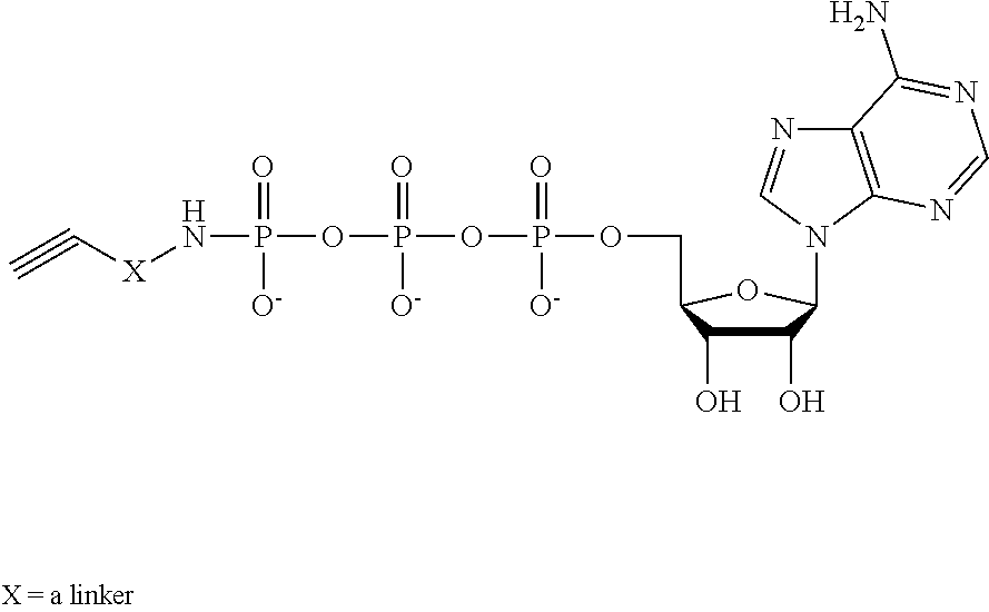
C1(O)C(O)C(COP(=O)([O-])OP(=O)([O-])OP(=O)(N[X]C#C)[O-])OC1N1C=NC2=C1N=CN=C2N
